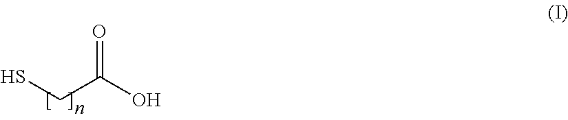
SCC(O)=O
